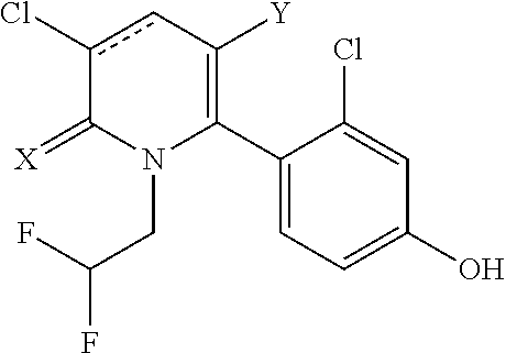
C1(C2=C([Y])cc(Cl)C(=[X])N2CC(F)F)=CC=C(O)C=C1Cl
